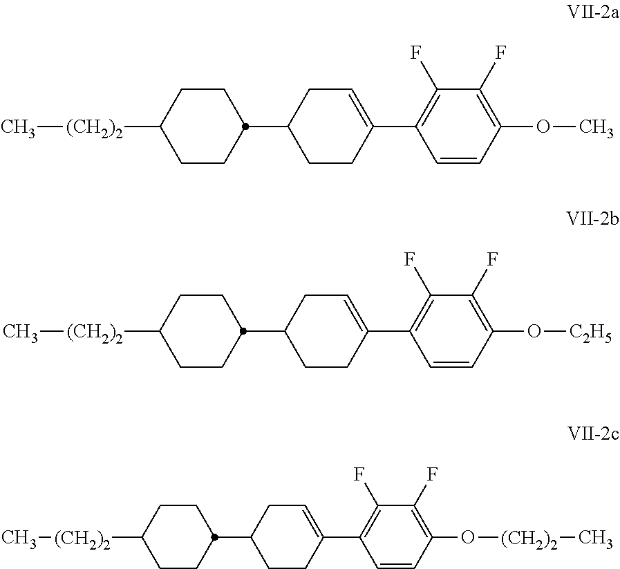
C1=CC(OC)=C(F)C(F)=C1C1=CCC(C2CCC([(CH2)2]C)CC2)CC1.C1=CC(O[C2H5])=C(F)C(F)=C1C1=CCC(C2CCC([(CH2)2]C)CC2)CC1.C1=CC(O[(CH2)2]C)=C(F)C(F)=C1C1=CCC(C2CCC([(CH2)2]C)CC2)CC1
